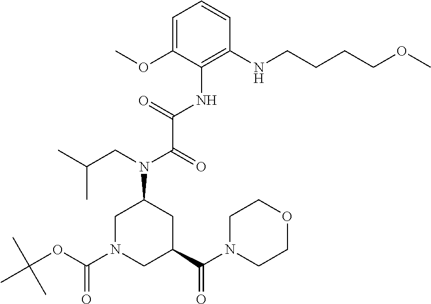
C(C(=O)N(CC(C)C)C1CN(C(OC(C)(C)C)=O)CC(C(N2CCOCC2)=O)C1)(=O)NC1=C(NCCCCOC)C=CC=C1OC
